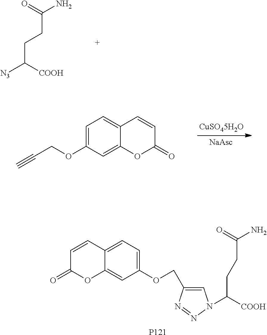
C(C([COOH])[N3])CC(N)=O.C1=C(OCC#C)C=C2C(=C1)C=CC(=O)O2.C1(OCC2=CN(C([COOH])CCC(N)=O)N=N2)=CC=C2C(=C1)OC(=O)C=C2.[P121]
